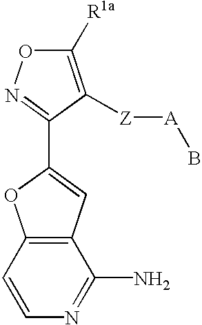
C1([R1a])=C([Z][A]B)C(C2=CC3=C(O2)C=CN=C3N)=NO1
